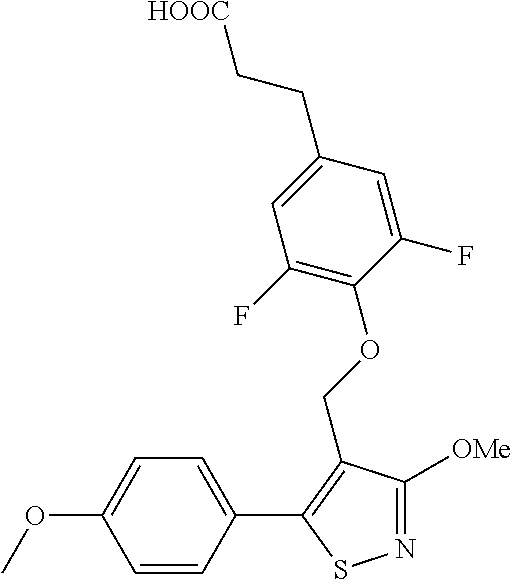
N1=C([OMe])C(COC2=C(F)C=C(CC[HOOC])C=C2F)=C(C2=CC=C(OC)C=C2)S1
